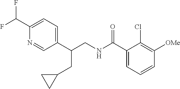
C1(C(NCC(C2=CC=C(C(F)F)N=C2)CC2CC2)=O)=CC=CC([OMe])=C1Cl
